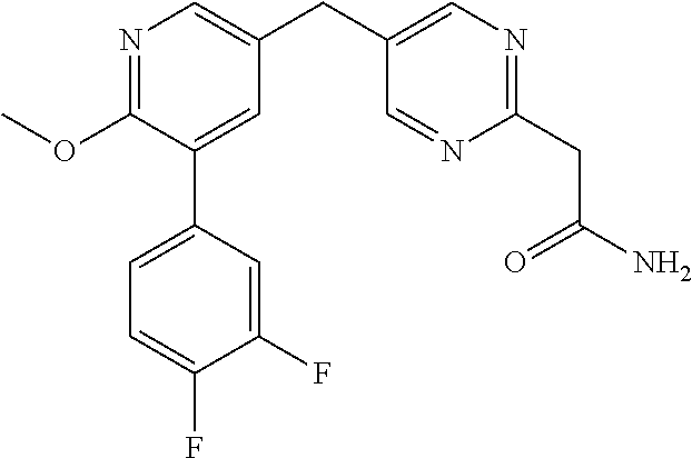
C1(OC)=NC=C(CC2=CN=C(CC(N)=O)N=C2)C=C1C1=CC=C(F)C(F)=C1
